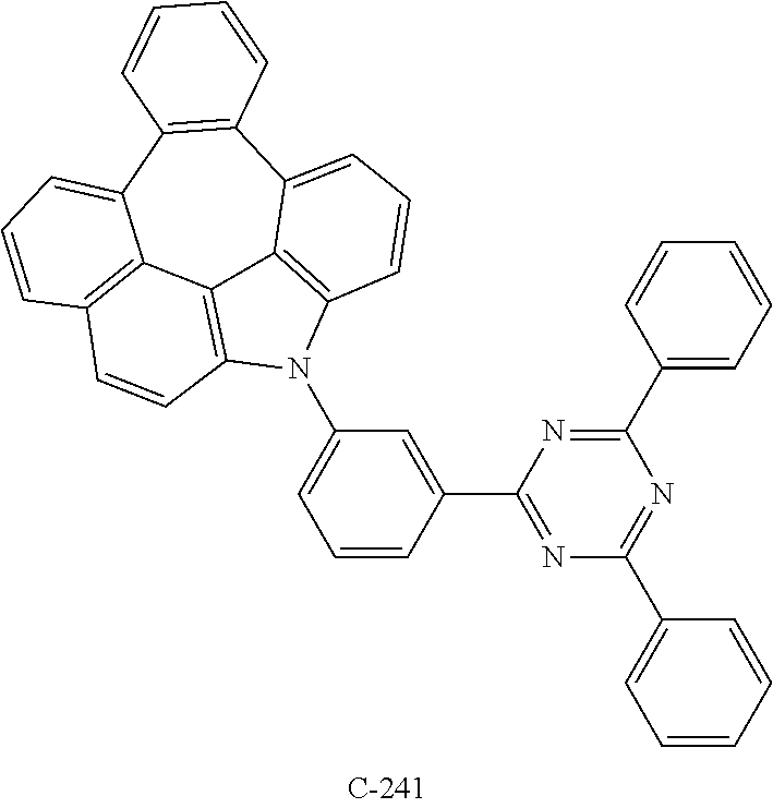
C1(N2C3=C4C5=C2C=CC2=C5C(=CC=C2)C2=C(C4=CC=C3)C=CC=C2)=CC=CC(C2=NC(C3=CC=CC=C3)=NC(C3=CC=CC=C3)=N2)=C1
